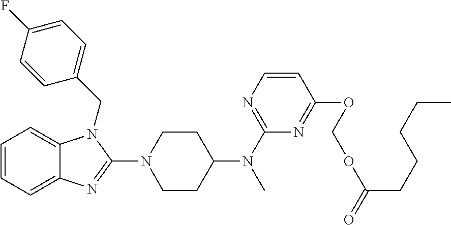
C1=CC=C2C(=C1)N(CC1=CC=C(F)C=C1)C(N1CCC(N(C3=NC=CC(OCOC(=O)CCCCC)=N3)C)CC1)=N2
